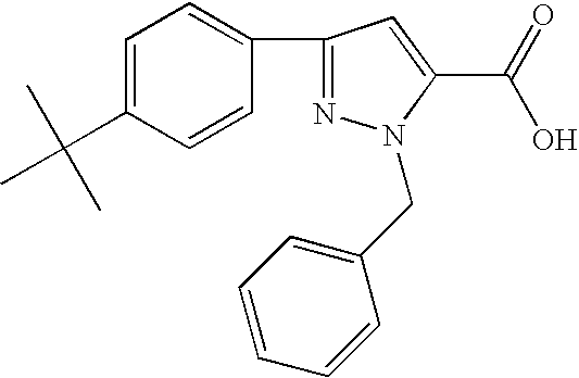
C1=CC=CC=C1CN1N=C(C2=CC=C(C(C)(C)C)C=C2)C=C1C(O)=O
